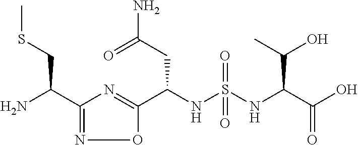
C(NS(NC(C(O)=O)C(O)C)(=O)=O)(C1=NC(C(N)CSC)=NO1)CC(N)=O
